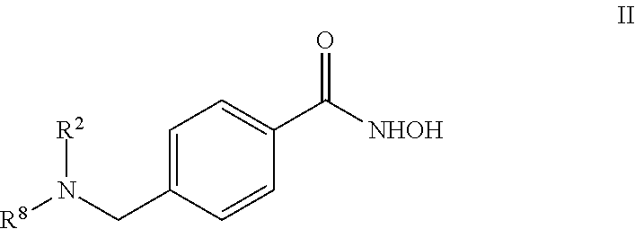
C1=C(CN([R2])[R8])C=CC(C([NHOH])=O)=C1
